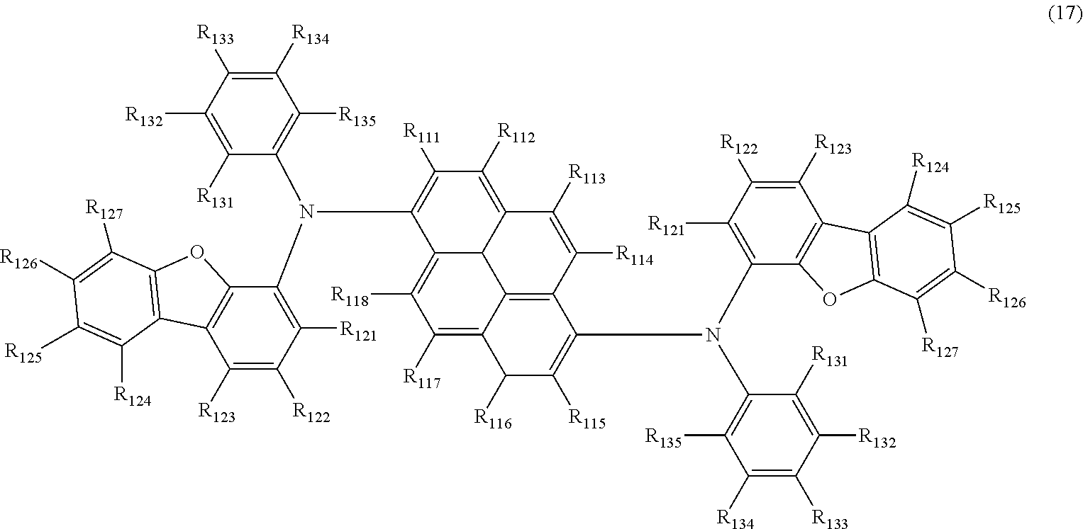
C12=C([R118])C([R117])=C3C4=C(C([R114])=C([R113])C(=C([R112])C([R111])=C1N(C1=C([R121])C([R122])=C([R123])C5=C1OC1=C5C([R124])=C([R125])C([R126])=C1[R127])C1=C([R135])C([R134])=C([R133])C([R132])=C1[R131])C24)C(N(C1=C([R121])C([R122])=C([R123])C2=C1OC1=C2C([R124])=C([R125])C([R126])=C1[R127])C1=C([R135])C([R134])=C([R133])C([R132])=C1[R131])=C([R115])C3[R116]
